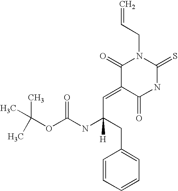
C=CCN1C(=O)C(=CC(NC(OC(C)(C)C)=O)(CC2=CC=CC=C2)[H])C(=O)NC1=S
